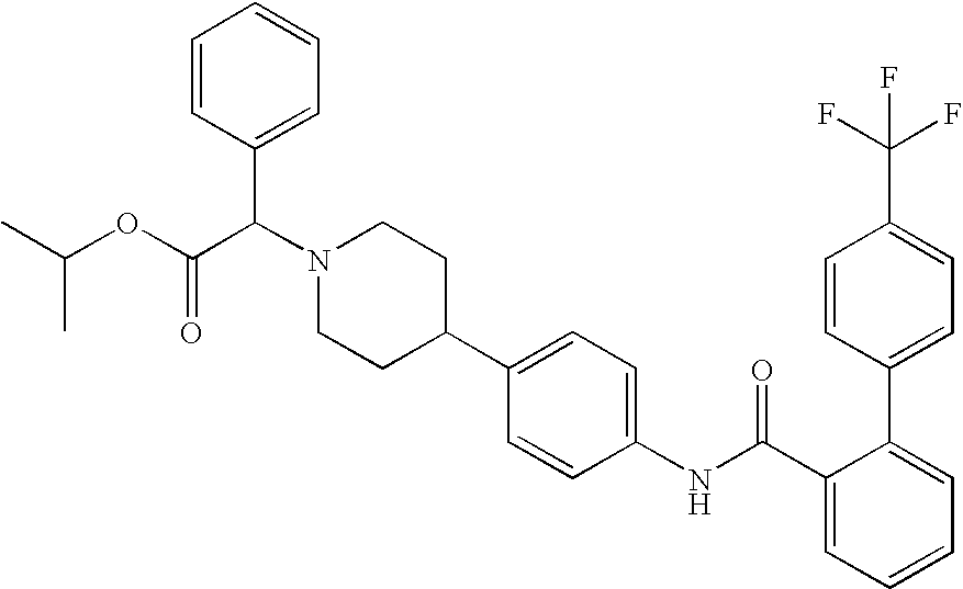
C1=C(C(F)(F)F)C=CC(C2=CC=CC=C2C(NC2=CC=C(C3CCN(C(C4=CC=CC=C4)C(OC(C)C)=O)CC3)C=C2)=O)=C1
